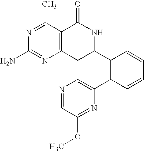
C12=C(C(C)=NC(N)=N1)C(=O)NC(C1=C(C3=CN=CC(OC)=N3)C=CC=C1)C2
